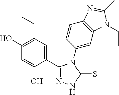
C1(O)=C(CC)C=C(C2=NNC(=S)N2C2=CC3=C(C=C2)N=C(C)N3CC)C(O)=C1
